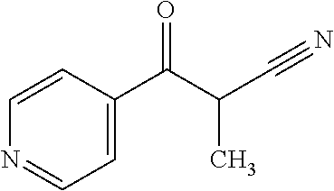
C1=CC(C(=O)C(C)C#N)=CC=N1
